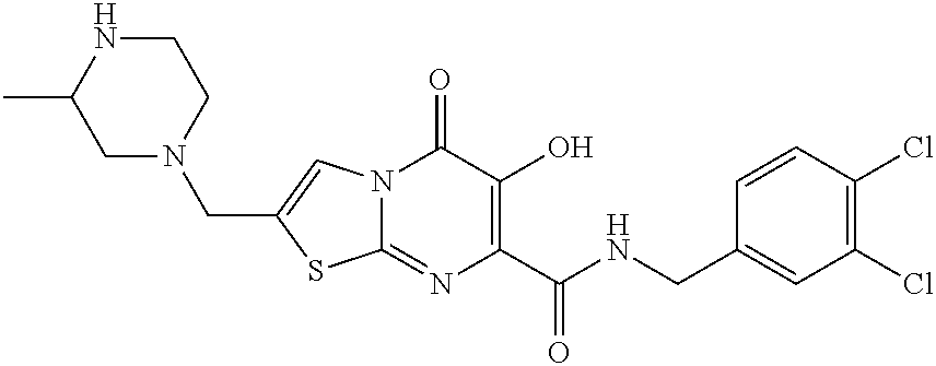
C12=NC(C(NCC3=CC(Cl)=C(Cl)C=C3)=O)=C(O)C(=O)N1C=C(CN1CCNC(C)C1)S2
